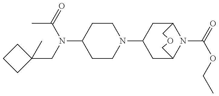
C1CN(C2CC3N(C(=O)OCC)C(C2)COC3)CCC1N(C(=O)C)CC1(C)CCC1
